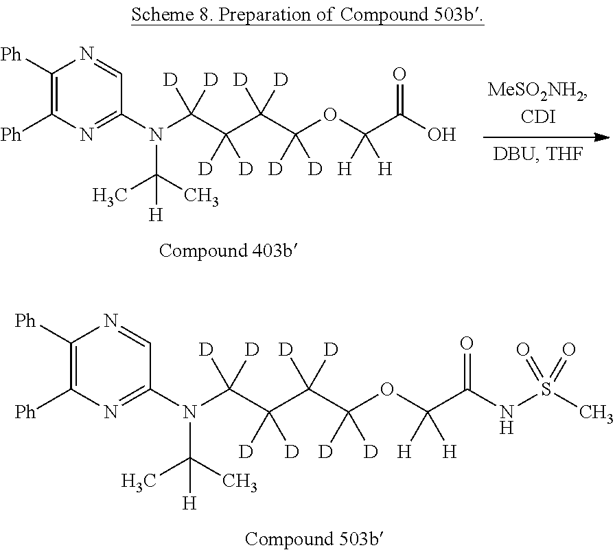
C1(N(C(C([D])(C([D])(C([D])(OC(C(O)=O)([H])[H])[D])[D])[D])([D])[D])C(C)(C)[H])=NC([Ph])=C([Ph])N=C1.C1(N(C(C([D])(C([D])(C([D])(OC(C(NS(C)(=O)=O)=O)([H])[H])[D])[D])[D])([D])[D])C(C)(C)[H])=NC([Ph])=C([Ph])N=C1
